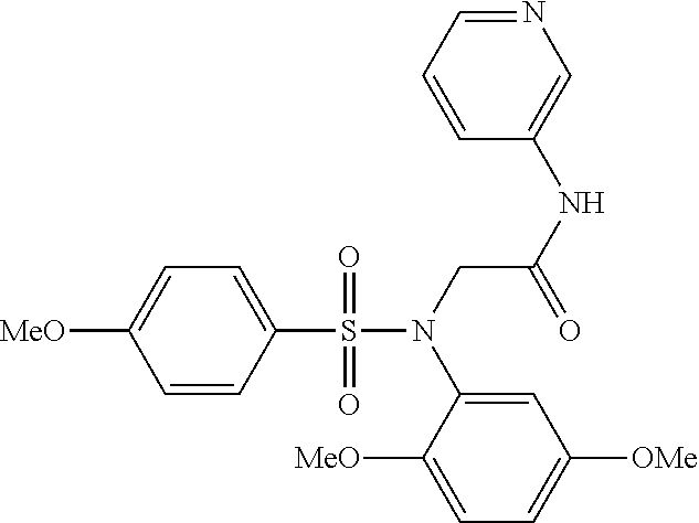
C1=C(S(=O)(=O)N(CC(NC2=CN=CC=C2)=O)C2=CC([OMe])=CC=C2[MeO])C=CC([MeO])=C1
